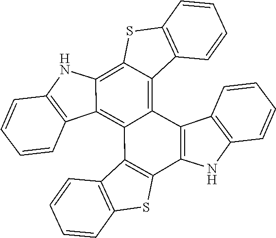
C1=CC=CC2=C1C1=C(C3=C(C4=C5C(=C6C(=C14)C1=C(C=CC=C1)N6)SC1=C5C=CC=C1)C1=C(C=CC=C1)N3)S2
